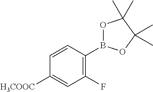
C1(F)=C(B2OC(C)(C)C(C)(C)O2)C=CC([H3COOC])=C1
